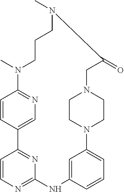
C1=CC2=CN=C1N(C)CCCN(C)C(=O)CN1CCN(C3=CC=CC(=C3)NC3=NC=CC2=N3)CC1
